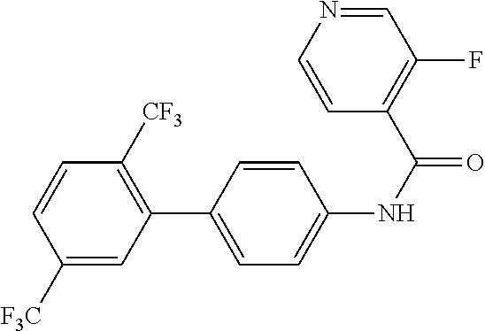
C1([F3C])=CC(C2=CC=C(NC(=O)C3=C(F)C=NC=C3)C=C2)=C([CF3])C=C1
